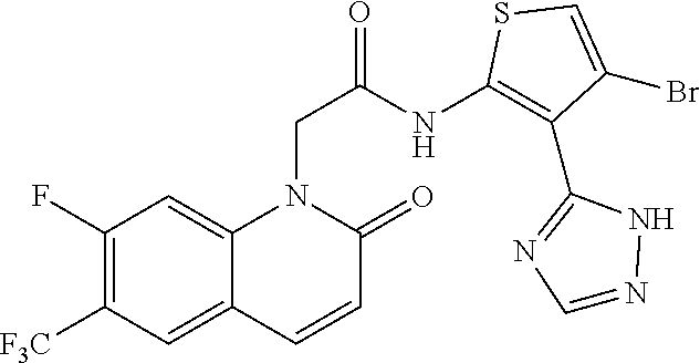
C1(F)=C([F3C])C=C2C(=C1)N(CC(NC1=C(C3=NC=NN3)C(Br)=CS1)=O)C(=O)C=C2
